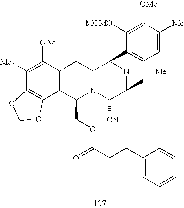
C1([Me])=C([OAc])C2=C(C3=C1OCO3)C(COC(CCC1=CC=CC=C1)=O)N1C(C2)C2N([Me])C(C1[CN])CC1=C2C([MOMO])=C([OMe])C([Me])=C1
